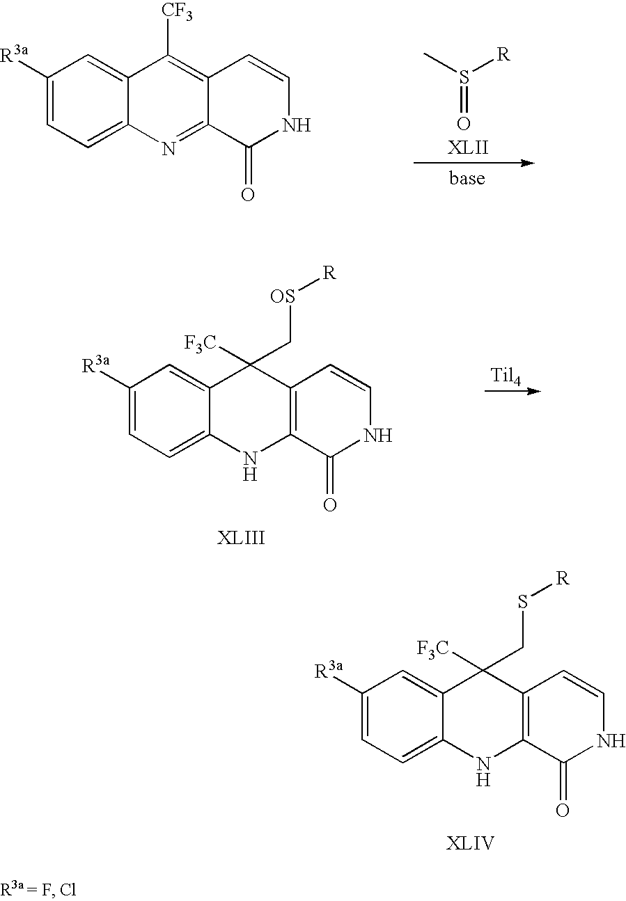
C1=C2C(=CC([R3a])=C1)C([CF3])=C1C(=N2)C(=O)NC=C1.CS([R])=O.C1=C2C(=CC([R3a])=C1)C([F3C])(C[OS][R])C1=C(N2)C(=O)NC=C1.C1=C2C(=CC([R3a])=C1)C([F3C])(CS[R])C1=C(N2)C(=O)NC=C1
